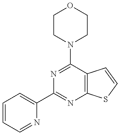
C1(C2=NC3=C(C(N4CCOCC4)=N2)C=CS3)=CC=CC=N1
